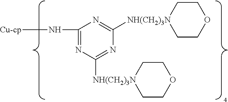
[Cu-cp]NC1=NC([NH(CH2)3N]2CCOCC2)=NC([NH(CH2)3N]2CCOCC2)=N1
